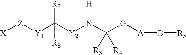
[X][Z][Y1]C([Y2]N(C([G][A]B[R5])([R4])[R3])[H])([R7])[R8]
